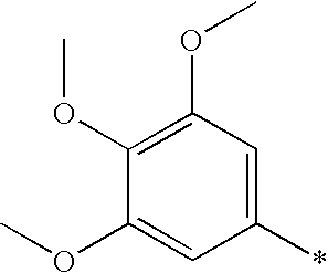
C1(OC)=C(OC)C=C(*)C=C1OC
